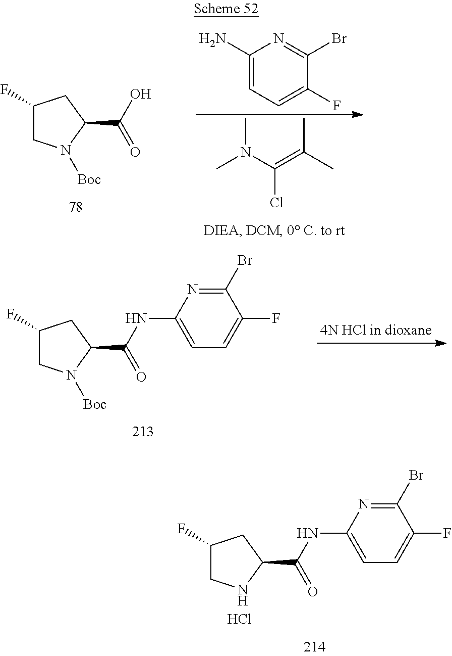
C1(N)=CC=C(F)C(Br)=N1.CN(C)C(Cl)=C(C)C.C1(F)CN([Boc])C(C(=O)O)C1.C1(F)CN([Boc])C(C(=O)NC2=CC=C(F)C(Br)=N2)C1.C1(F)CNC(C(=O)NC2=CC=C(F)C(Br)=N2)C1.Cl
